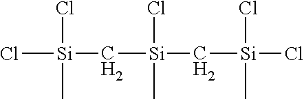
Cl[Si](C)(Cl)C[Si](C[Si](Cl)(C)Cl)(Cl)C
